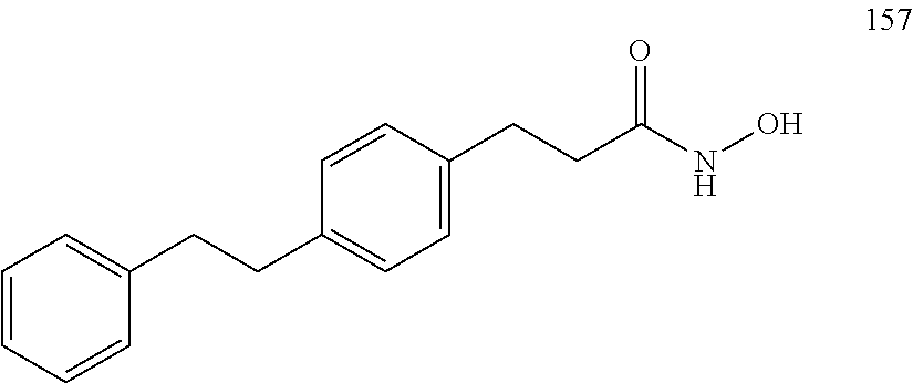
C(CC(NO)=O)C1=CC=C(CCC2=CC=CC=C2)C=C1
